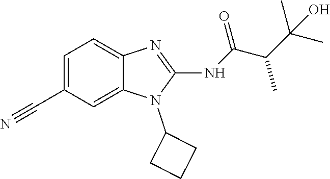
C1=C(C#N)C=C2C(=C1)N=C(NC(C(C(C)(C)O)C)=O)N2C1CCC1
